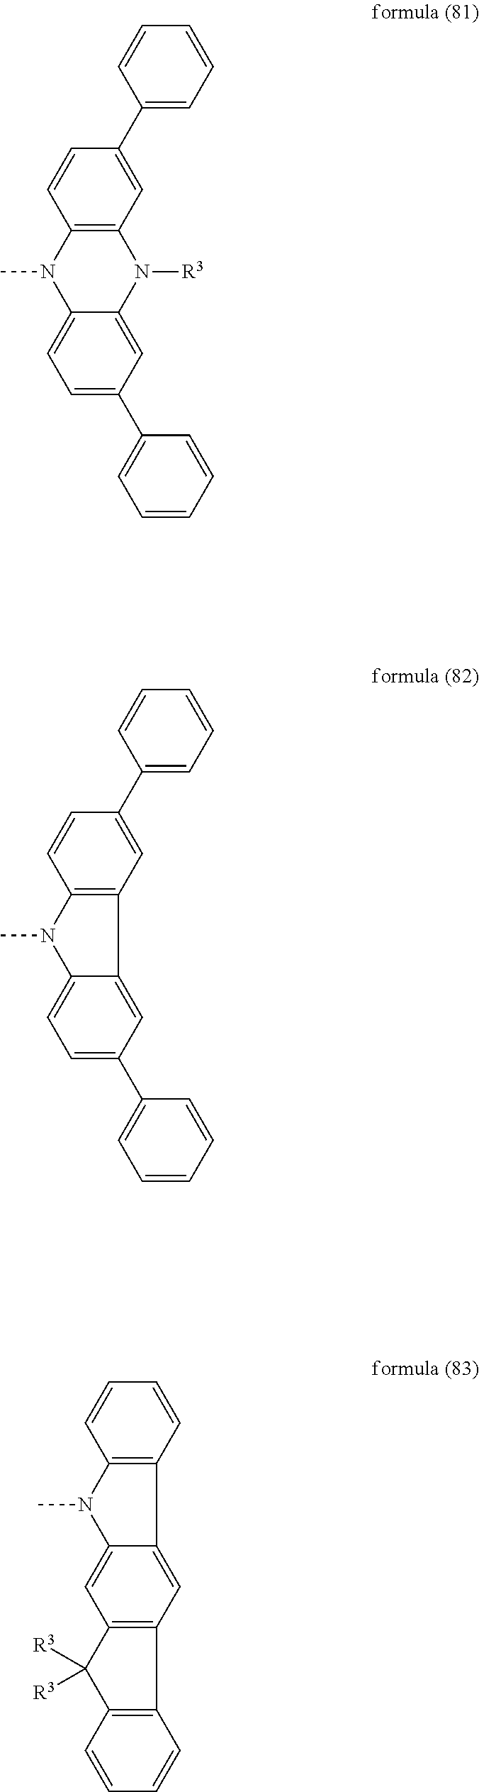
C1=CC(C2=CC3=C(C=C2)N(C)C2=CC=C(C4=CC=CC=C4)C=C2N3[R3])=CC=C1.C1=CC(C2=CC3=C(C=C2)N(C)C2=CC=C(C4=CC=CC=C4)C=C32)=CC=C1.C1=CC2=C(C=C1)N(C)C1=CC3=C(C=C21)C1=C(C3([R3])[R3])C=CC=C1
